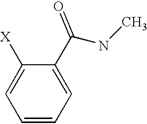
C1=CC=C(C(NC)=O)C([X])=C1
